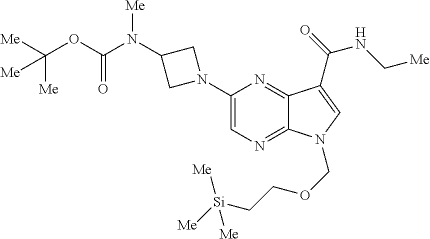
[Me]C(OC(N(C1CN(C2=CN=C3C(=N2)C(C(=O)NC[Me])=CN3COCC[Si]([Me])([Me])[Me])C1)[Me])=O)([Me])[Me]
